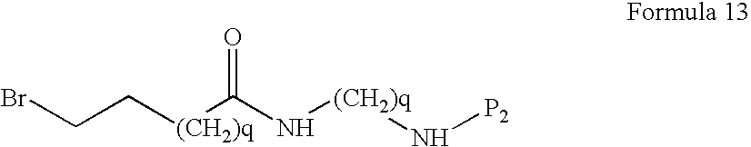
BrCC[(CH2)q]C(N[(CH2)q]N[P2])=O
